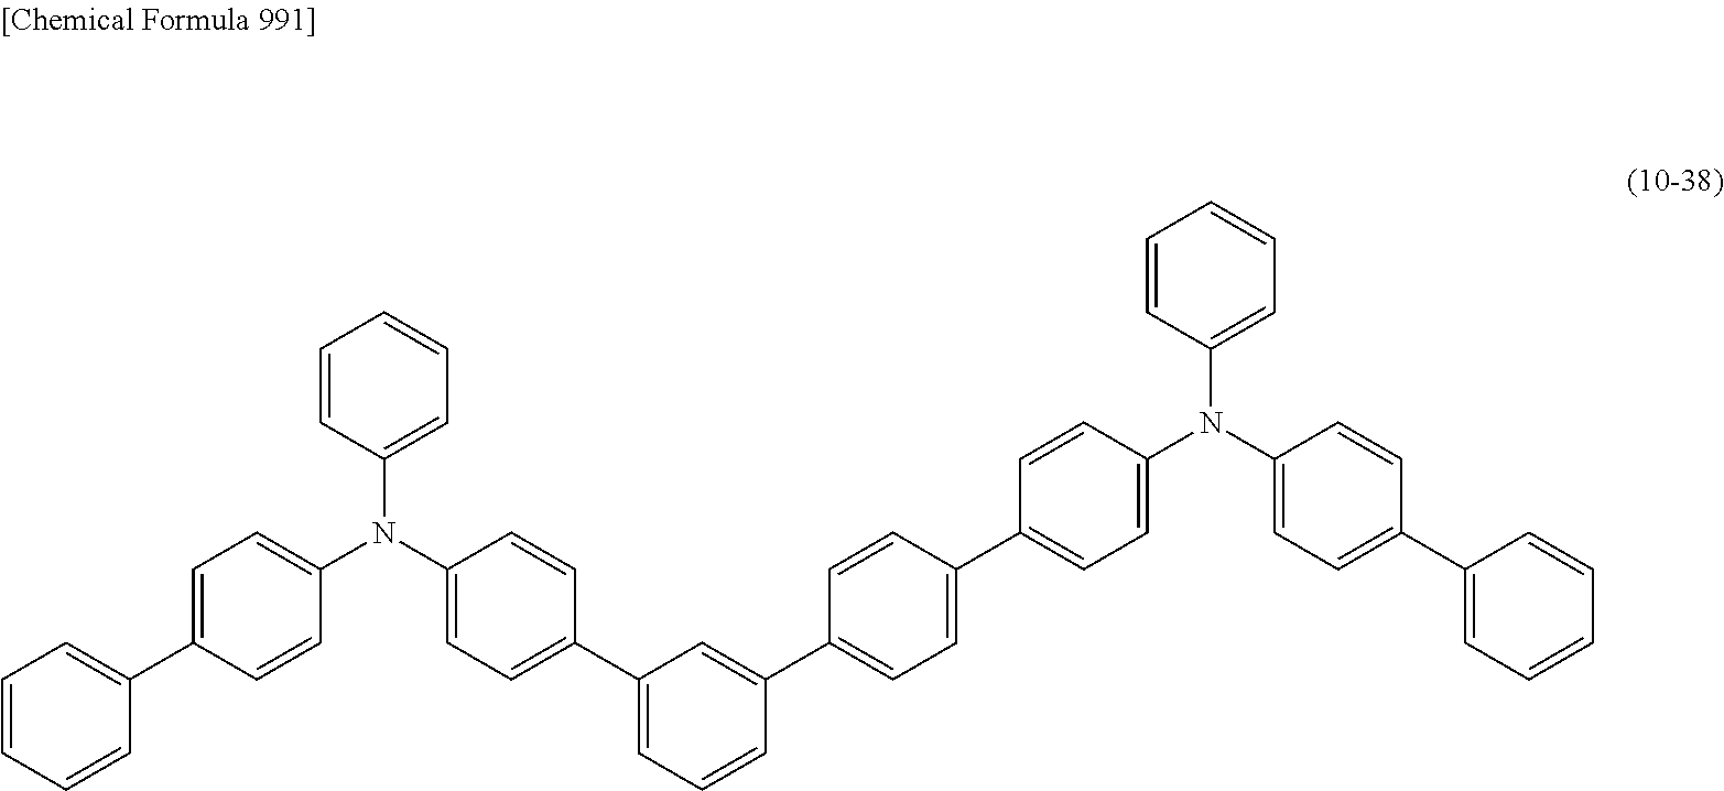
C1(N(C2=CC=C(C3=CC=CC(C4=CC=C(C5=CC=C(N(C6=CC=C(C7=CC=CC=C7)C=C6)C6=CC=CC=C6)C=C5)C=C4)=C3)C=C2)C2=CC=C(C3=CC=CC=C3)C=C2)=CC=CC=C1
